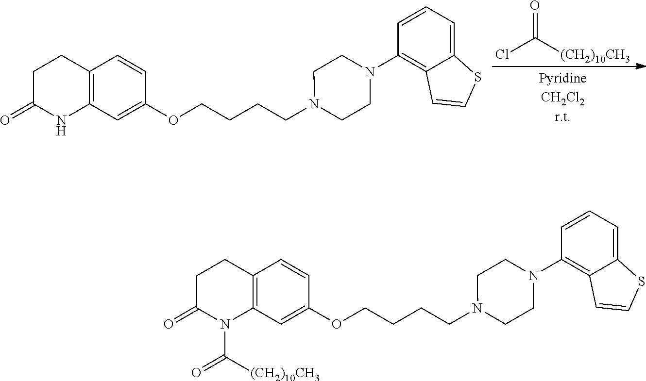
C1C(=O)NC2=C(C1)C=CC(OCCCCN1CCN(C3=C4C(=CC=C3)SC=C4)CC1)=C2.ClC([(CH2)10CH3])=O.C1C(=O)N(C([(CH2)10CH3])=O)C2=C(C1)C=CC(OCCCCN1CCN(C3=C4C(=CC=C3)SC=C4)CC1)=C2
